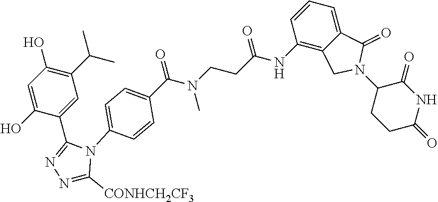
C1(C(C)C)=C(O)C=C(O)C(C2=NN=C([CONHCH2CF3])N2C2=CC=C(C(N(CCC(NC3=C4C(=CC=C3)C(=O)N(C3C(=O)NC(=O)CC3)C4)=O)C)=O)C=C2)=C1
